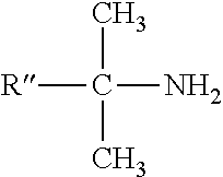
[R]C(N)(C)C
